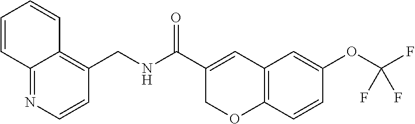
C1=CC2=NC=CC(CNC(C3=CC4=C(OC3)C=CC(OC(F)(F)F)=C4)=O)=C2C=C1
